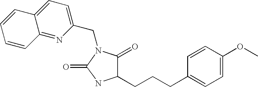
C1(CN2C(=O)NC(CCCC3=CC=C(OC)C=C3)C2=O)=CC=C2C(=N1)C=CC=C2
